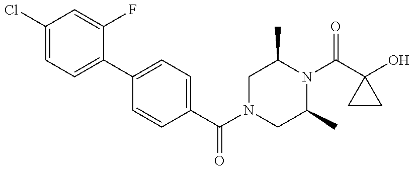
C1(Cl)=CC=C(C2=CC=C(C(=O)N3CC(C)N(C(=O)C4(O)CC4)C(C)C3)C=C2)C(F)=C1
